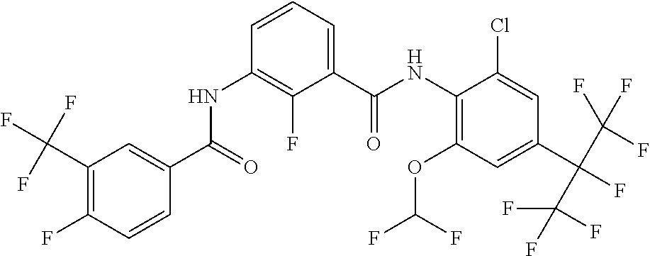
C1(C(F)(F)F)=C(F)C=CC(C(=O)NC2=C(F)C(C(NC3=C(OC(F)F)C=C(C(C(F)(F)F)(C(F)(F)F)F)C=C3Cl)=O)=CC=C2)=C1
